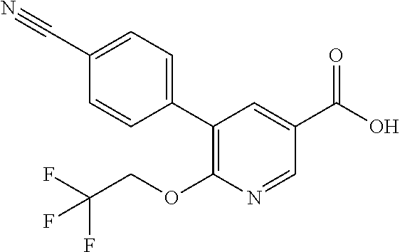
C1(C#N)=CC=C(C2=C(OCC(F)(F)F)N=CC(C(O)=O)=C2)C=C1
